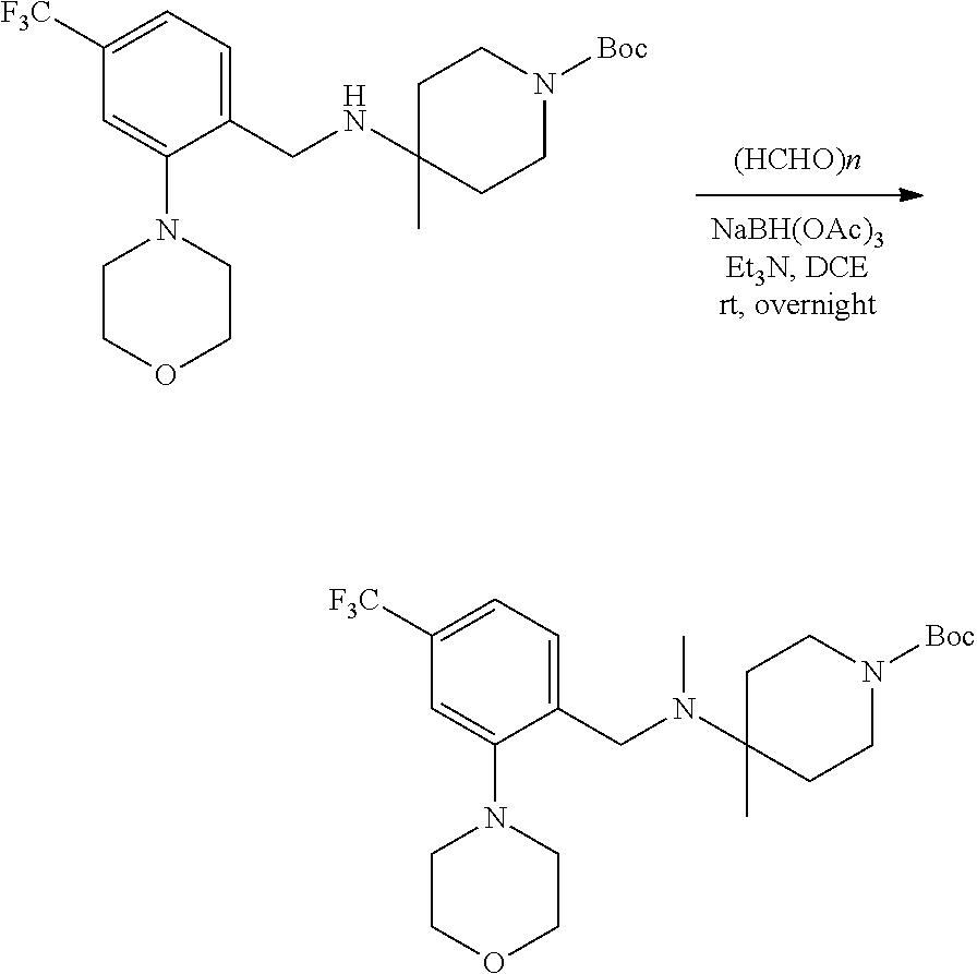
C(C1=CC=C([F3C])C=C1N1CCOCC1)NC1(C)CCN([Boc])CC1.C(C1=CC=C([F3C])C=C1N1CCOCC1)N(C1(C)CCN([Boc])CC1)C
